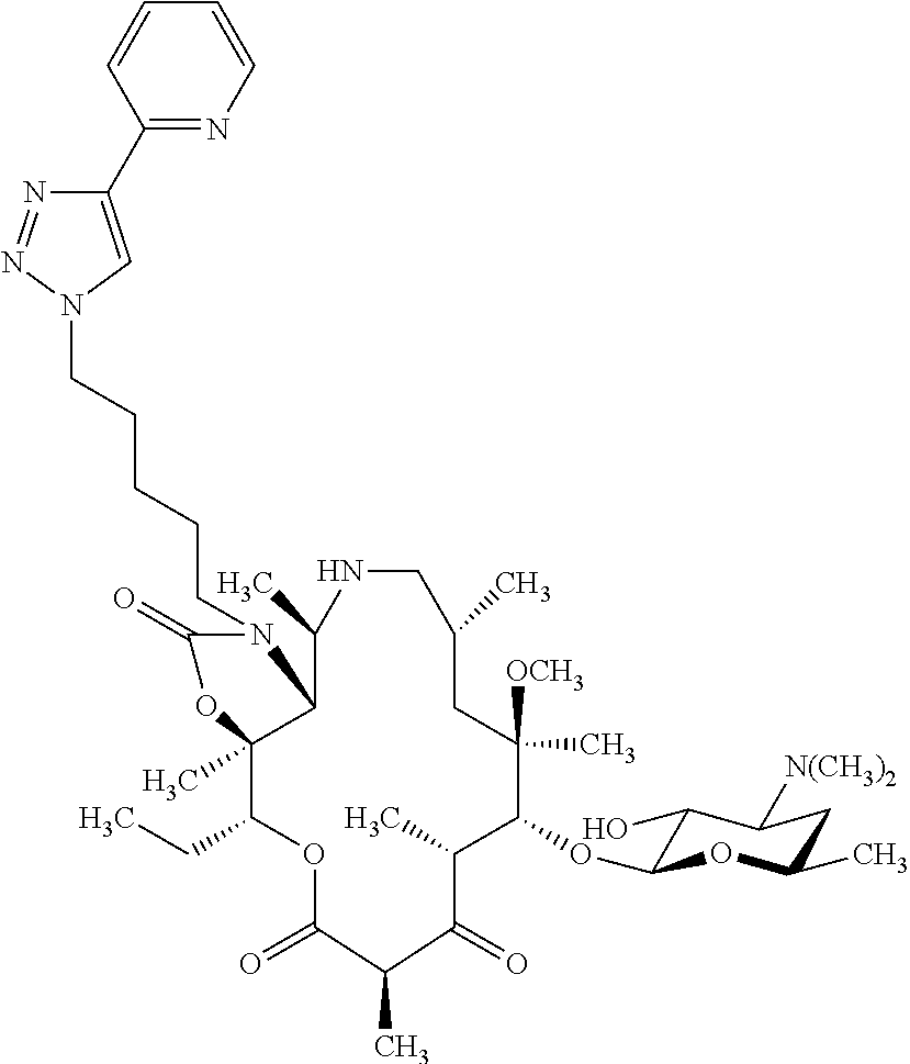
N1(CCCCCN2C(=O)OC3(C)C(CC)OC(=O)C(C)C(=O)C(C)C(OC4C(O)C([N(CH3)2])CC(C)O4)C([OCH3])(C)CC(C)CNC(C)C23)C=C(C2=NC=CC=C2)N=N1
